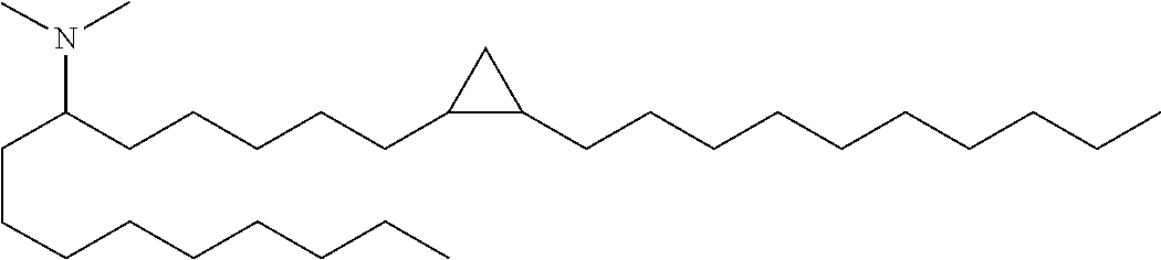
C(CCC(N(C)C)CCCCCC1C(CCCCCCCCCC)C1)CCCCCC
